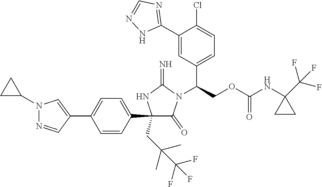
C1(C2=CC=C(C3=CN(C4CC4)N=C3)C=C2)(CC(C)(C)C(F)(F)F)C(=O)N(C(COC(NC2(C(F)(F)F)CC2)=O)C2=CC=C(Cl)C(C3=NC=NN3)=C2)C(=N)N1
